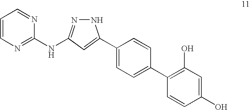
C1(C2=CC(NC3=NC=CC=N3)=NN2)=CC=C(C2=C(O)C=C(O)C=C2)C=C1
